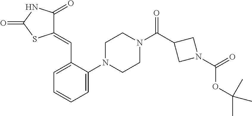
C1(=CC2=CC=CC=C2N2CCN(C(C3CN(C(=O)OC(C)(C)C)C3)=O)CC2)C(=O)NC(=O)S1
